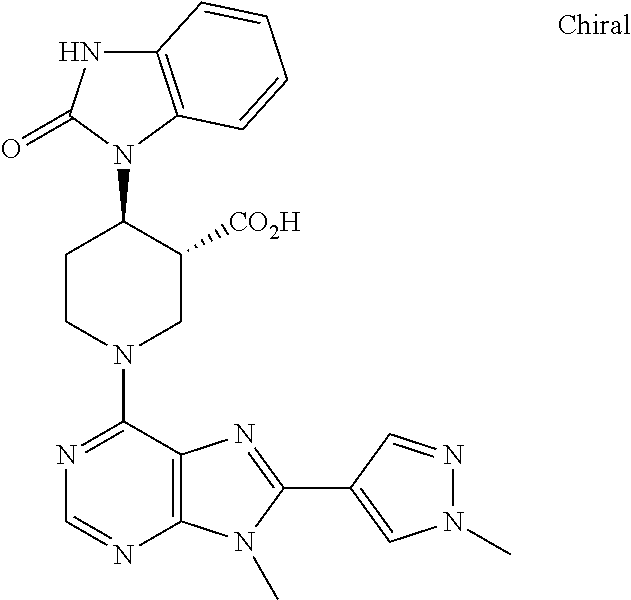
C12=C(N(C3CCN(C4=NC=NC5=C4N=C(C4=CN(C)N=C4)N5C)CC3[CO2H])C(=O)N1)C=CC=C2
